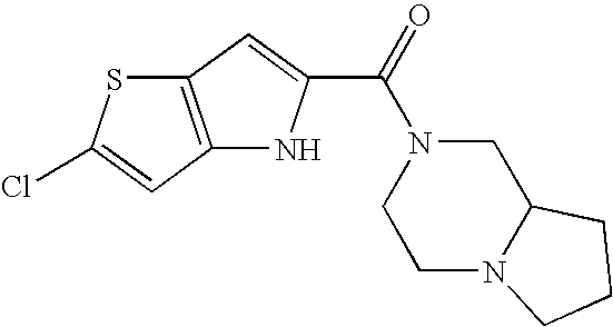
C12=C(C=C(Cl)S1)NC(C(=O)N1CCN3C(C1)CCC3)=C2
